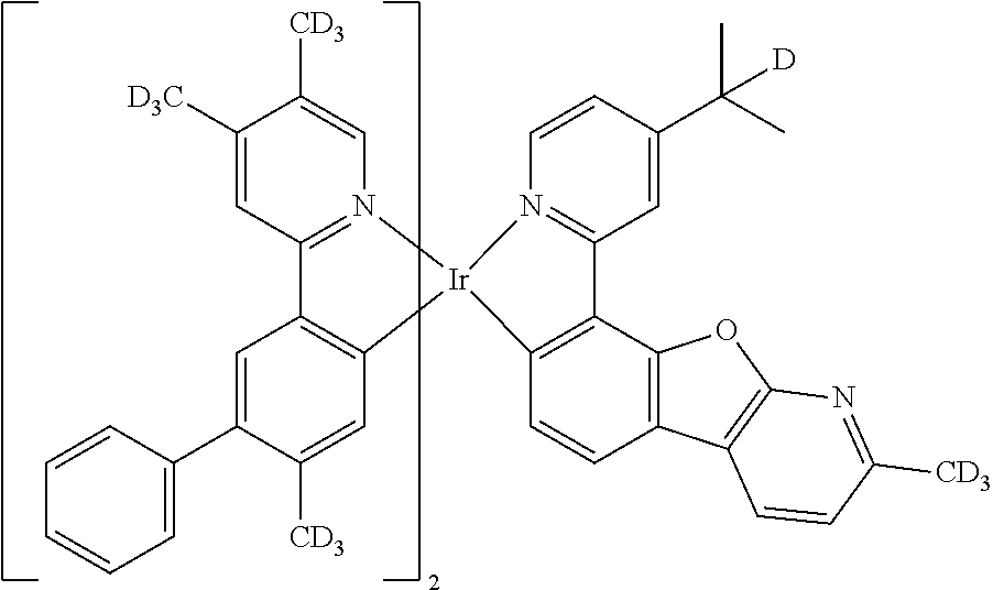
C1([CD3])=CC2=N(C=C1[CD3])[Ir]1(C3=C2C=C(C2=CC=CC=C2)C([CD3])=C3)C2=C(C3=C(C=C2)C2=C(O3)N=C([CD3])C=C2)C2=N1C=CC(C(C)(C)[D])=C2
